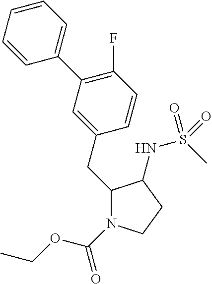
C1(CC2=CC(C3=CC=CC=C3)=C(F)C=C2)N(C(=O)OCC)CCC1NS(C)(=O)=O
